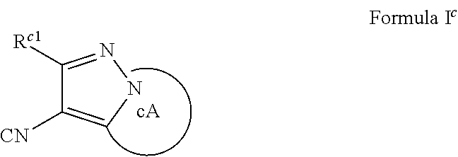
C1([Rc1])=NNC=C1[CN]
